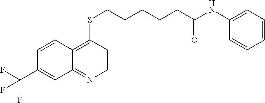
C12=NC=CC(SCCCCCC(NC3=CC=CC=C3)=O)=C1C=CC(C(F)(F)F)=C2
